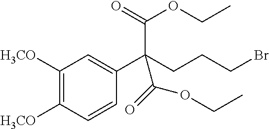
C1([H3CO])=C([H3CO])C=CC(C(CCCBr)(C(=O)OCC)C(=O)OCC)=C1
